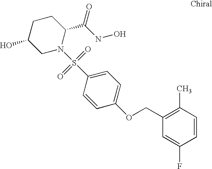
C1C(O)CN(S(C2=CC=C(OCC3=C(C)C=CC(F)=C3)C=C2)(=O)=O)C(C(NO)=O)C1
